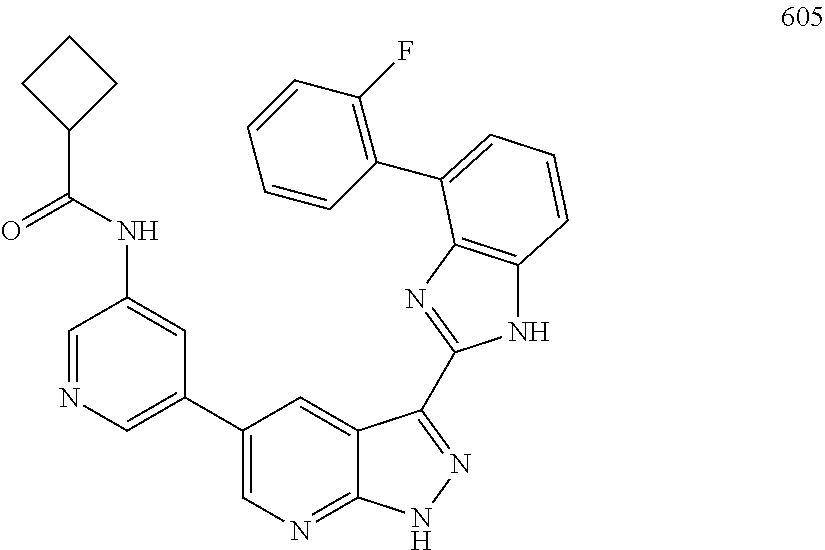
C1(C2=CN=CC(NC(C3CCC3)=O)=C2)=CN=C2C(=C1)C(C1=NC3=C(N1)C=CC=C3C1=C(F)C=CC=C1)=NN2
